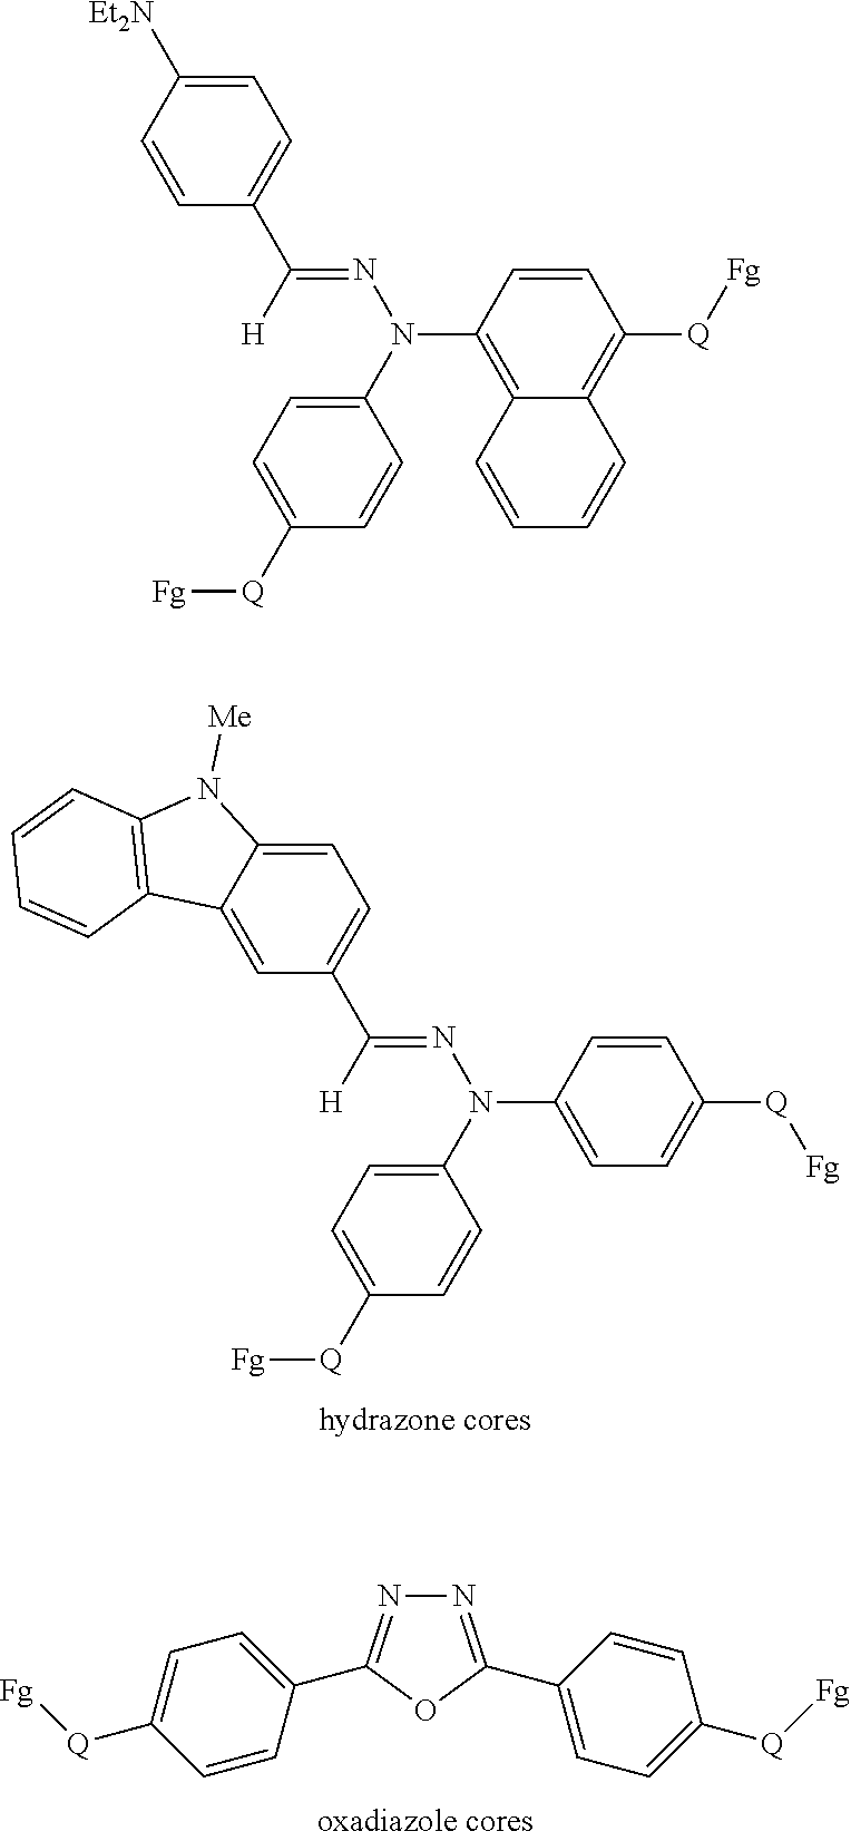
C1=C2C(=CC(C([H])=NN(C3=CC=C([Q][Fg])C=C3)C3=CC=C([Q][Fg])C=C3)=C1)C1=C(N2[Me])C=CC=C1.N1=C(C2=CC=C([Q][Fg])C=C2)OC(C2=CC=C([Q][Fg])C=C2)=N1.C1=C([Et2N])C=CC(C([H])=NN(C2=CC=C([Q][Fg])C=C2)C2=C3C(=C([Q][Fg])C=C2)C=CC=C3)=C1
